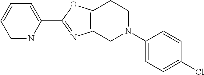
C1=NC(C2=NC3=C(O2)CCN(C2=CC=C(Cl)C=C2)C3)=CC=C1
